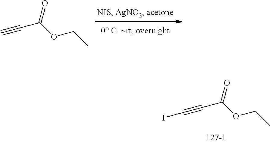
C(C(OCC)=O)#C.C(C(OCC)=O)#CI
